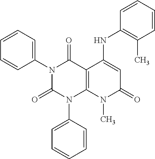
C1(N2C(=O)N(C3=CC=CC=C3)C3=C(C2=O)C(NC2=C(C)C=CC=C2)=CC(=O)N3C)=CC=CC=C1
